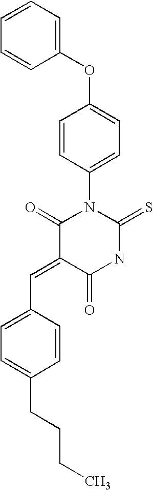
O=C1C(=CC2=CC=C(CCCC)C=C2)C(=O)N(C2=CC=C(OC3=CC=CC=C3)C=C2)C(=S)N1
